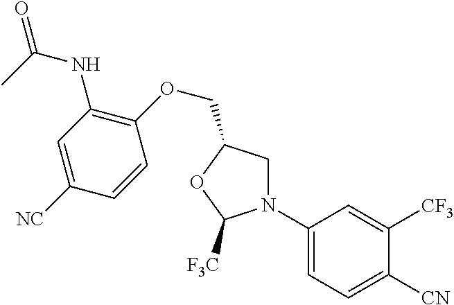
N1(C2=CC=C([CN])C([CF3])=C2)CC(COC2=C(NC(C)=O)C=C([NC])C=C2)OC1[F3C]
